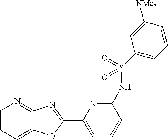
C1=CC=C2C(=N1)N=C(C1=CC=CC(NS(C3=CC=CC([NMe2])=C3)(=O)=O)=N1)O2
